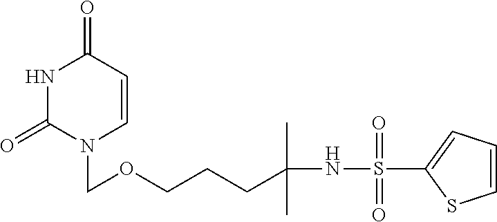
N1C(=O)N(COCCCC(NS(C2=CC=CS2)(=O)=O)(C)C)C=CC1=O
